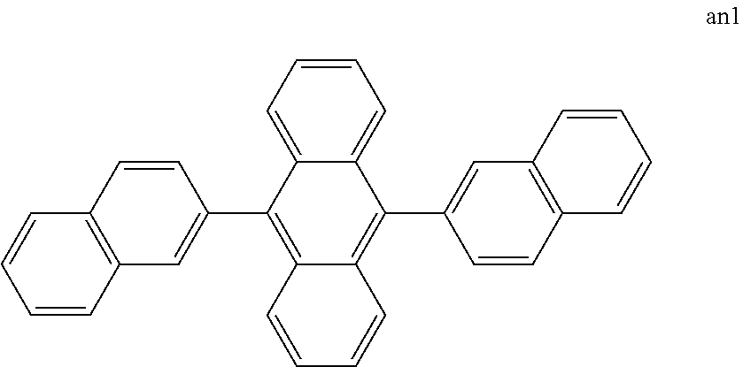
C1=C2C(=CC=C1)C(C1=CC3=C(C=C1)C=CC=C3)=C1C(=C2C2=CC3=C(C=C2)C=CC=C3)C=CC=C1
